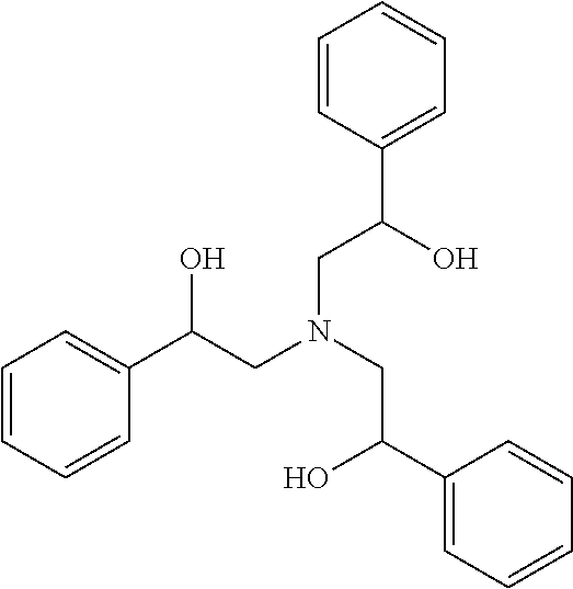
C1=CC=CC(C(CN(CC(C2=CC=CC=C2)O)CC(C2=CC=CC=C2)O)O)=C1
